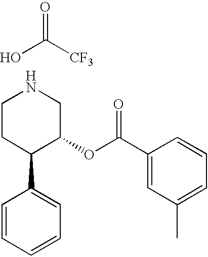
C1CC(C2=CC=CC=C2)C(OC(C2=CC(C)=CC=C2)=O)CN1.OC([CF3])=O
